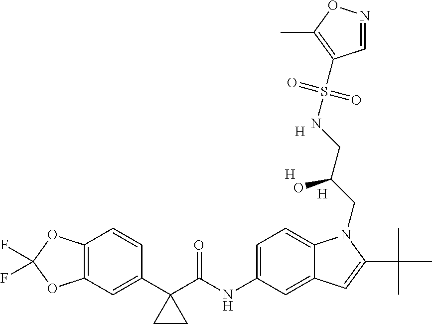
[H].[H].[H].C1(C2(C(NC3=CC=C4C(=C3)C=C(C(C)(C)C)N4CC(CNS(=O)(=O)C3=C(C)ON=C3)O)=O)CC2)=CC2=C(C=C1)OC(F)(F)O2
